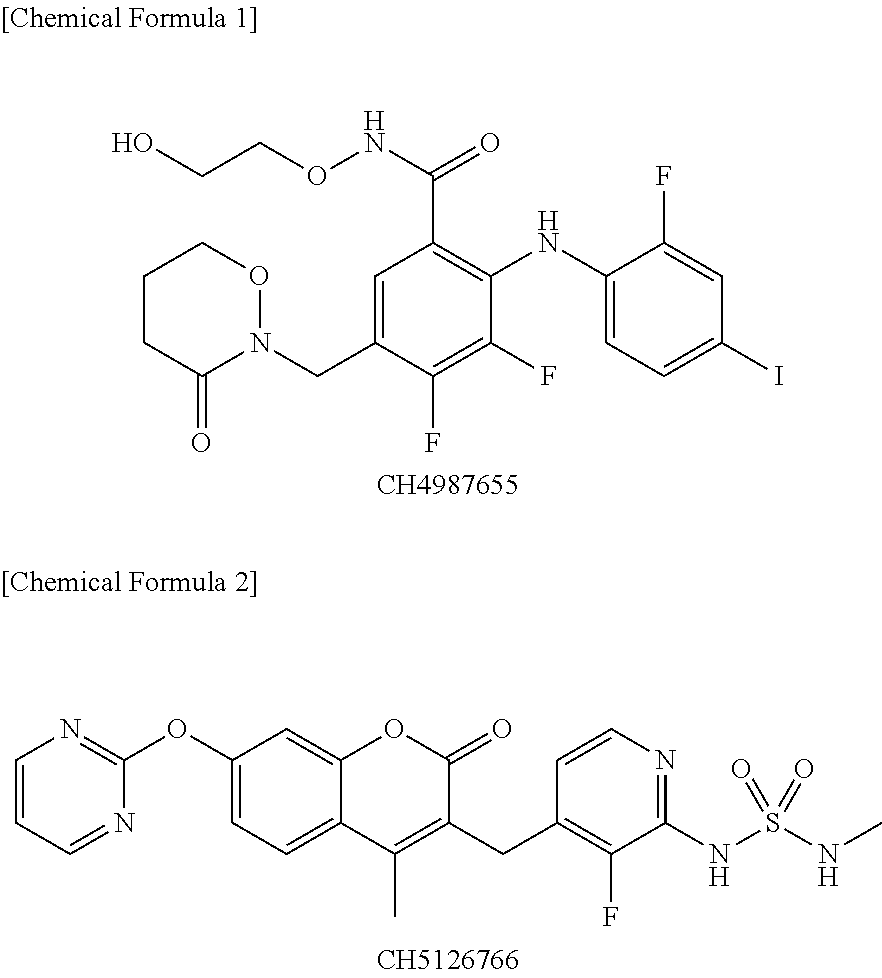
C1C(=O)N(CC2=CC(C(NOCCO)=O)=C(NC3=CC=C(I)C=C3F)C(F)=C2F)OCC1.C1(OC2=CC=C3C(=C2)OC(=O)C(CC2=C(F)C(NS(=O)(NC)=O)=NC=C2)=C3C)=NC=CC=N1
